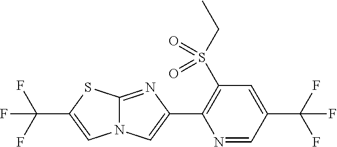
C1(C2=CN3C(=N2)SC(C(F)(F)F)=C3)=C(S(CC)(=O)=O)C=C(C(F)(F)F)C=N1
